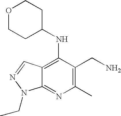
O1CCC(NC2=C3C(=NC(C)=C2CN)N(CC)N=C3)CC1
